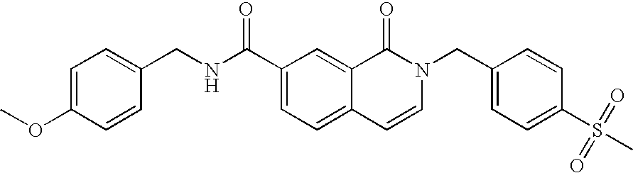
C1=C(OC)C=CC(CNC(C2=CC=C3C(=C2)C(=O)N(CC2=CC=C(S(C)(=O)=O)C=C2)C=C3)=O)=C1
